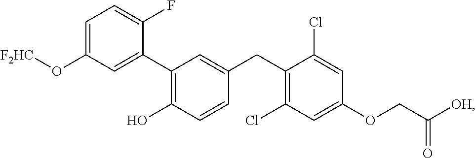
C1(C2=C(O)C=CC(CC3=C(Cl)C=C(OCC([OH])=O)C=C3Cl)=C2)=CC(O[F2HC])=CC=C1F
